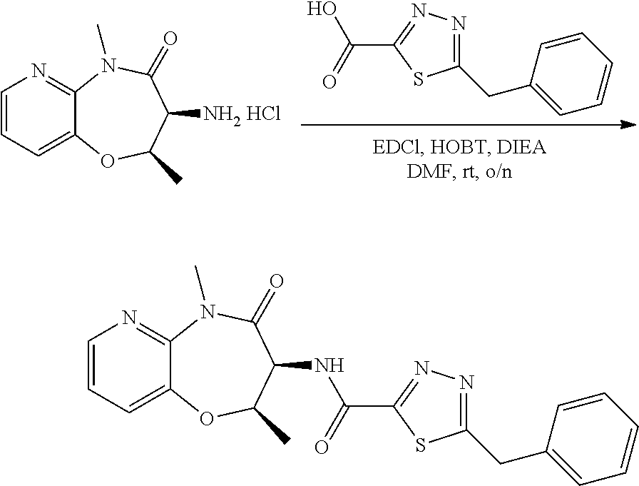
OC(=O)C1=NN=C(CC2=CC=CC=C2)S1.C1=CC=C2C(=N1)N(C)C(=O)C([NH2 HCl])C(C)O2.C1=CC=C2C(=N1)N(C)C(=O)C(NC(=O)C1=NN=C(CC3=CC=CC=C3)S1)C(C)O2
